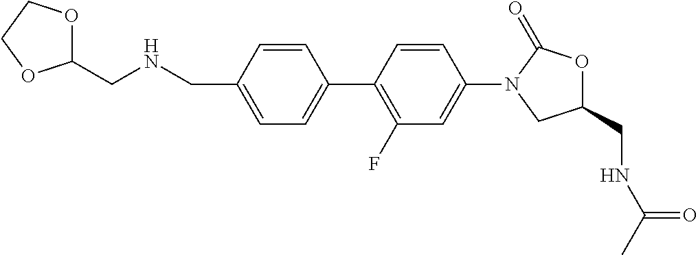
C1=C(CNCC2OCCO2)C=CC(C2=C(F)C=C(N3CC(CNC(C)=O)OC3=O)C=C2)=C1
